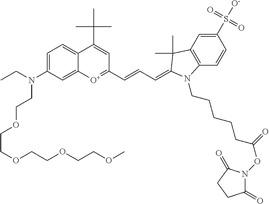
C1=C(N(CC)CCOCCOCCOCCOC)C=C2C(=C1)C(C(C)(C)C)=CC(C=CC=C1C(C)(C)C3=C(C=CC(S([O-])(=O)=O)=C3)N1CCCCCC(ON1C(=O)CCC1=O)=O)=[O+]2
